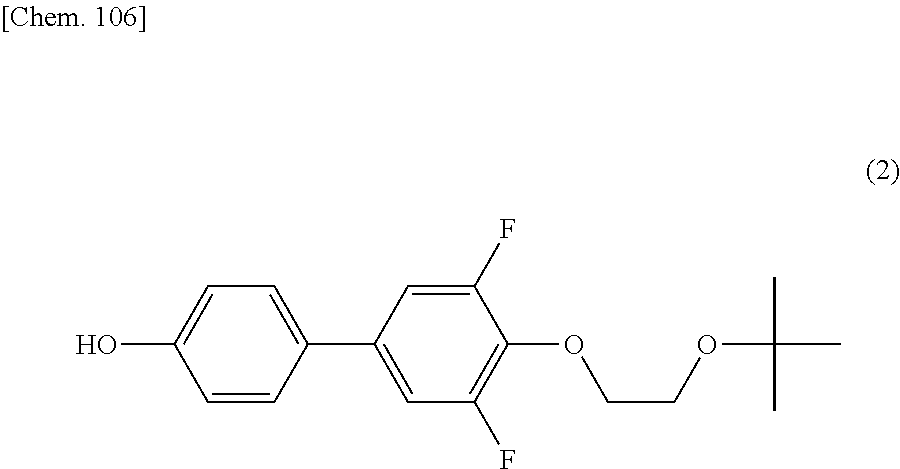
C1=CC(C2=CC(F)=C(OCCOC(C)(C)C)C(F)=C2)=CC=C1O
